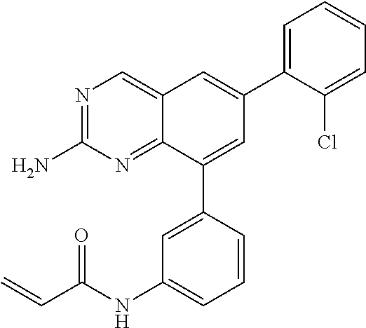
N1=C(N)N=C2C(=C1)C=C(C1=CC=CC=C1Cl)C=C2C1=CC(NC(C=C)=O)=CC=C1
